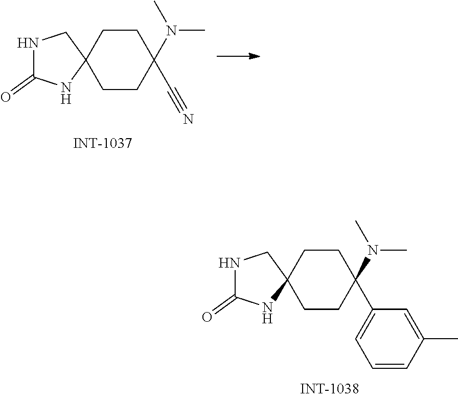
C1CC2(CCC1(N(C)C)C1=CC=CC(C)=C1)CNC(=O)N2.C1CC2(CCC1(N(C)C)C#N)CNC(=O)N2
